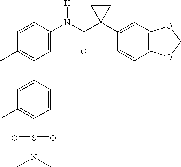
C1=C(N(C(C2(C3=CC4=C(C=C3)OCO4)CC2)=O)[H])C=CC(C)=C1C1=CC(C)=C(S(=O)(=O)N(C)C)C=C1
